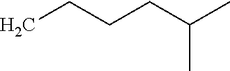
CCCCC(C)C
